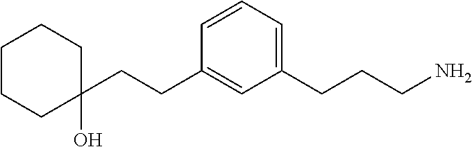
C1(CCCN)=CC=CC(CCC2(O)CCCCC2)=C1
